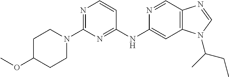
N1=C(N2CCC(OC)CC2)N=C(NC2=CC3=C(C=N2)N=CN3C(CC)C)C=C1
